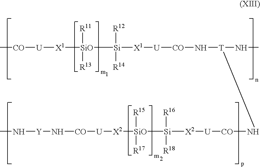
[CO](C)[U][X1][SiO]([R11])([R13])[Si]([R12])([R14])[X1][U][CO]N[T](NC)N[CO][U][X2][Si]([SiO]([X2][U][CO]N[Y]NC)([R15])[R17])([R16])[R18]
